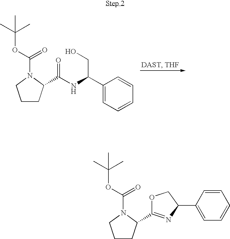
C1CC(C(=O)NC(C2=CC=CC=C2)CO)N(C(OC(C)(C)C)=O)C1.C1CC(C2=NC(C3=CC=CC=C3)CO2)N(C(OC(C)(C)C)=O)C1
